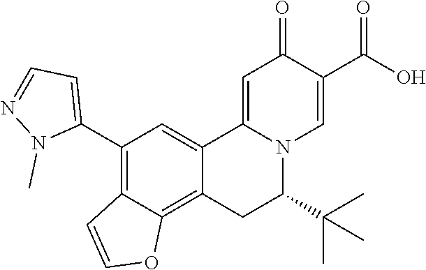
O=C1C(C(O)=O)=CN2C(=C1)C1=CC(C3=CC=NN3C)=C3C(=C1CC2C(C)(C)C)OC=C3
